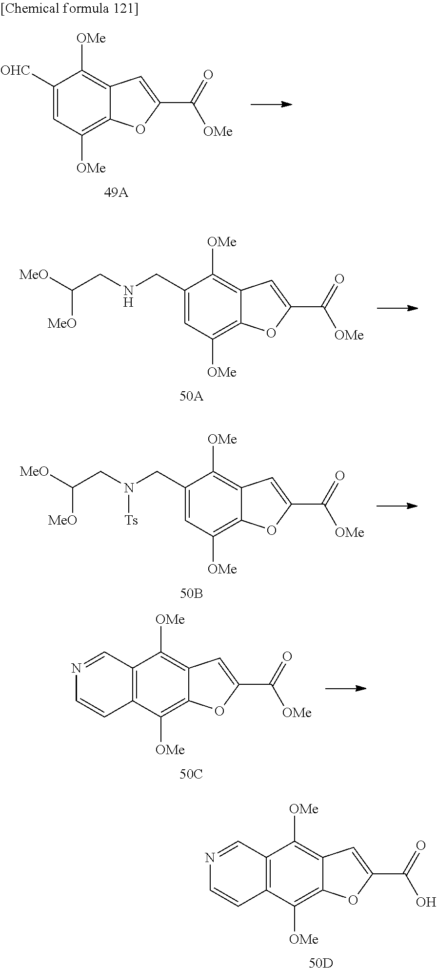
C1(CNCC([MeO])[MeO])=CC([OMe])=C2C(=C1[OMe])C=C(C(=O)[OMe])O2.C1(CN(CC([MeO])[MeO])[Ts])=CC([OMe])=C2C(=C1[OMe])C=C(C(=O)[OMe])O2.C12=C(C([OMe])=C3C(=C1[OMe])C=C(C(=O)[OMe])O3)C=CN=C2.C12=C(C([OMe])=C3C(=C1[OMe])C=C(C(=O)O)O3)C=CN=C2.C1([OHC])=CC([OMe])=C2C(=C1[OMe])C=C(C(=O)[OMe])O2
